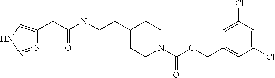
C1=C(Cl)C=C(Cl)C=C1COC(N1CCC(CCN(C)C(CC2=CNN=N2)=O)CC1)=O
